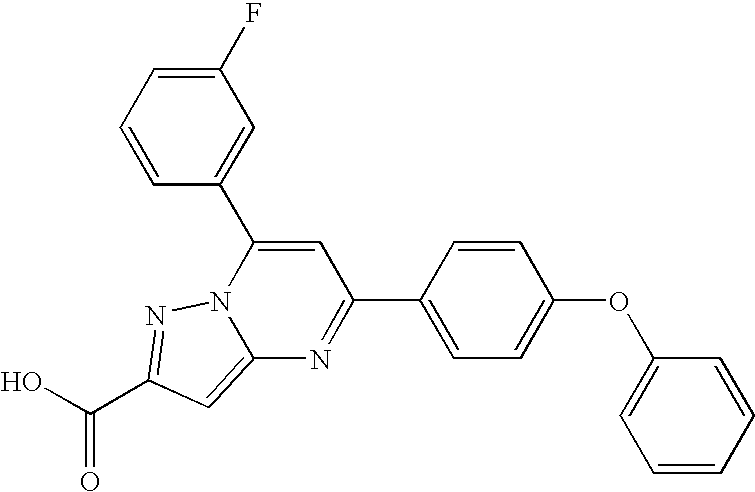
O=C(O)C1=NN2C(=C1)N=C(C1=CC=C(OC3=CC=CC=C3)C=C1)C=C2C1=CC(F)=CC=C1
